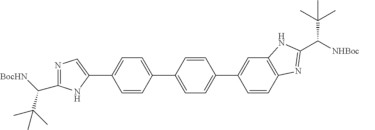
N1=C(C([BocHN])C(C)(C)C)NC(C2=CC=C(C3=CC=C(C4=CC5=C(C=C4)N=C(C(C(C)(C)C)[NHBoc])N5)C=C3)C=C2)=C1
